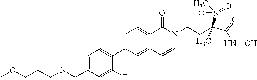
C1=C(CN(CCCOC)C)C=C(F)C(C2=CC=C3C(=C2)C=CN(CCC(S(C)(=O)=O)(C)C(NO)=O)C3=O)=C1
